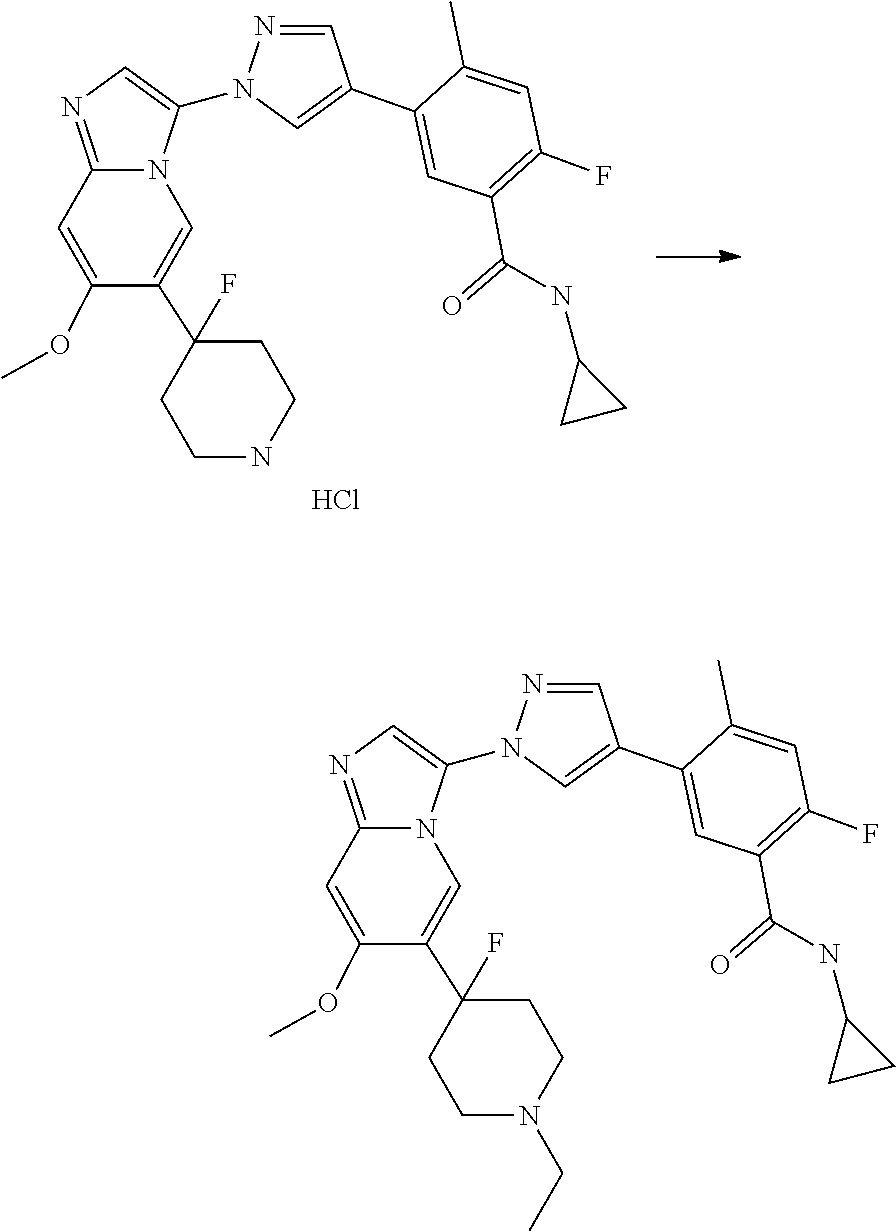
N1CCC(C2=CN3C(=NC=C3N3N=CC(C4=CC(C(=O)NC5CC5)=C(F)C=C4C)=C3)C=C2OC)(F)CC1.Cl.C(N1CCC(C2=CN3C(=NC=C3N3N=CC(C4=CC(C(=O)NC5CC5)=C(F)C=C4C)=C3)C=C2OC)(F)CC1)C
